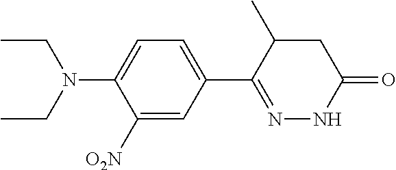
CCN(C1=CC=C(C2=NNC(=O)CC2C)C=C1[O2N])CC
